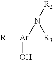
[R][Ar](O)N([R3])[R2]
